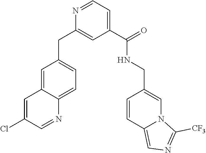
N1=CC=C(C(=O)NCC2=CN3C(=CN=C3[CF3])C=C2)C=C1CC1=CC=C2C(=C1)C=C(Cl)C=N2
